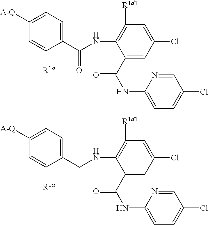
C1([A-Q])=CC=C(C(NC2=C([R1d1])C=C(Cl)C=C2C(NC2=CC=C(Cl)C=N2)=O)=O)C([R1a])=C1.C1([A-Q])=CC=C(CNC2=C([R1d1])C=C(Cl)C=C2C(NC2=CC=C(Cl)C=N2)=O)C([R1a])=C1
